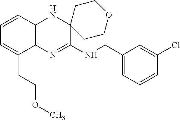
C1=CC2=C(C(CCOC)=C1)N=C(NCC1=CC=CC(Cl)=C1)C1(N2)CCOCC1
